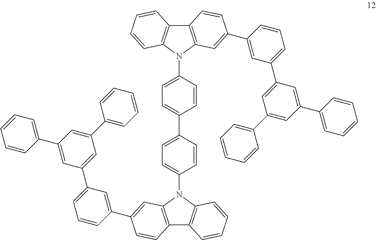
C12=C(N(C3=CC=C(C4=CC=C(N5C6=C(C7=C5C=CC=C7)C=CC(C5=CC(C7=CC(C8=CC=CC=C8)=CC(C8=CC=CC=C8)=C7)=CC=C5)=C6)C=C4)C=C3)C3=C1C=CC=C3)C=C(C1=CC(C3=CC(C4=CC=CC=C4)=CC(C4=CC=CC=C4)=C3)=CC=C1)C=C2
